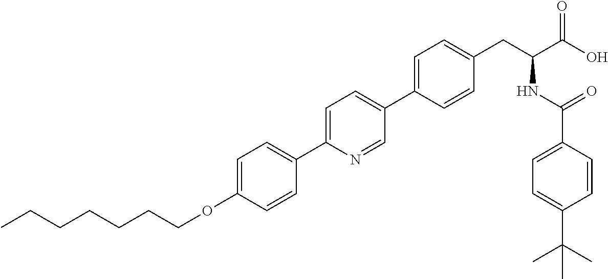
O(C1=CC=C(C2=CC=C(C3=CC=C(CC(C(O)=O)NC(C4=CC=C(C(C)(C)C)C=C4)=O)C=C3)C=N2)C=C1)CCCCCCC
